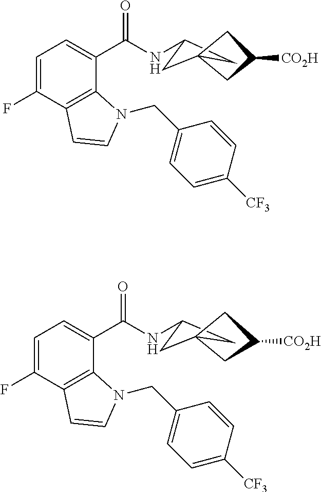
C1=C(F)C2=C(C(C(NC3CC4(C3)CC([CO2H])C4)=O)=C1)N(CC1=CC=C([CF3])C=C1)C=C2.C1=C(F)C2=C(C(C(NC3CC4(C3)CC([CO2H])C4)=O)=C1)N(CC1=CC=C([CF3])C=C1)C=C2
